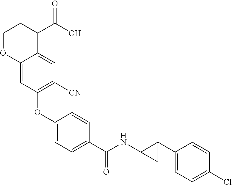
C1(OC2=C([CN])C=C3C(=C2)OCCC3C(O)=O)=CC=C(C(NC2C(C3=CC=C(Cl)C=C3)C2)=O)C=C1
